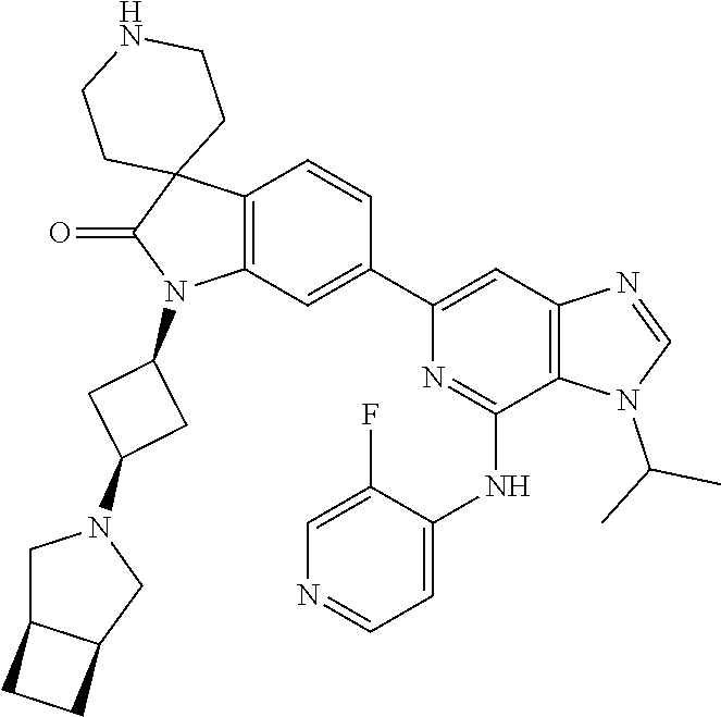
C12=C(C=C(C3=CC4=C(C(NC5=CC=NC=C5F)=N3)N(C(C)C)C=N4)C=C1)N(C1CC(N3CC4C(C3)CC4)C1)C(=O)C21CCNCC1
